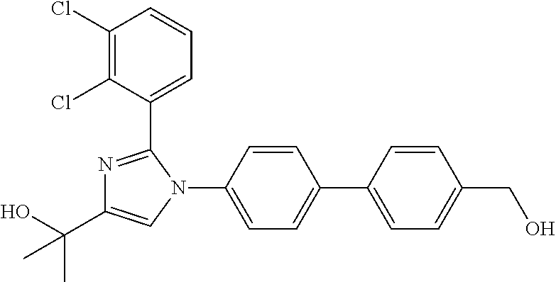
C1(N2C=C(C(O)(C)C)N=C2C2=CC=CC(Cl)=C2Cl)=CC=C(C2=CC=C(CO)C=C2)C=C1
